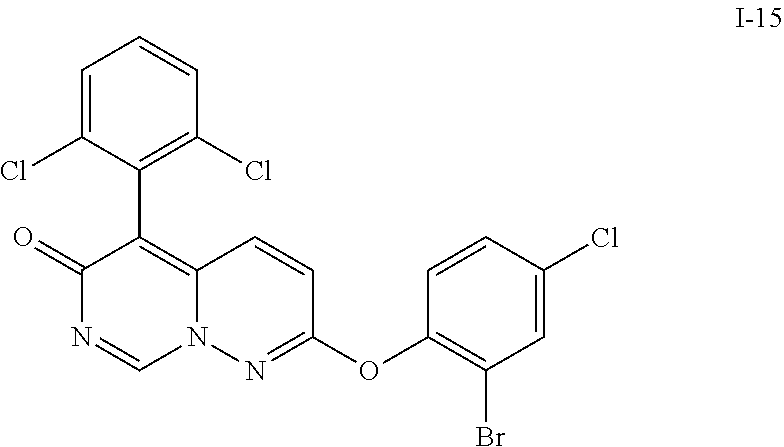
C1(C2=C3N(C=NC2=O)N=C(OC2=C(Br)C=C(Cl)C=C2)C=C3)=C(Cl)C=CC=C1Cl
